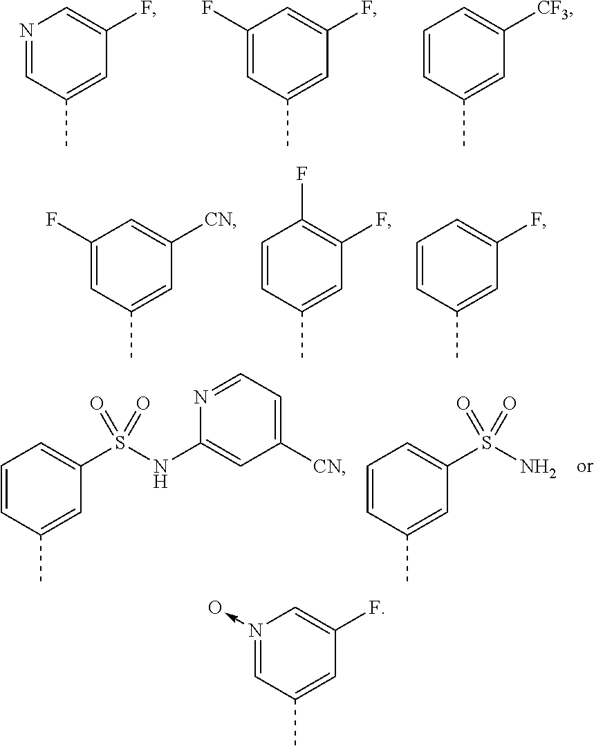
N1=CC(C)=CC(F)=C1.C1(F)=CC(C)=CC(F)=C1.C1=CC(C)=CC([CF3])=C1.C1(F)=CC(C)=CC([CN])=C1.C1=CC(C)=CC(F)=C1F.C1=CC(C)=CC(F)=C1.C1=CC(C)=CC(S(NC2=CC([CN])=CC=N2)(=O)=O)=C1.C1=CC(C)=CC(S(N)(=O)=O)=C1.N1(->O)=CC(C)=CC(F)=C1
